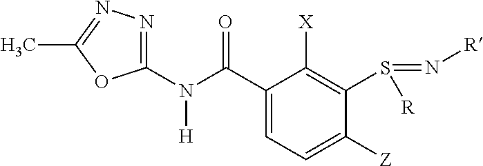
C1(N(C(C2=CC=C([Z])C(S(=N[R])[R])=C2[X])=O)[H])=NN=C(C)O1
